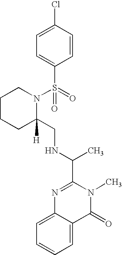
C(NC(C1=NC2=CC=CC=C2C(=O)N1C)C)C1([H])N(S(=O)(C2=CC=C(Cl)C=C2)=O)CCCC1
